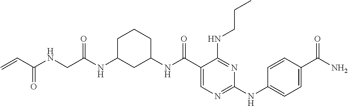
C=CC(NCC(NC1CC(NC(C2=CN=C(NC3=CC=C(C(N)=O)C=C3)N=C2NCCC)=O)CCC1)=O)=O
